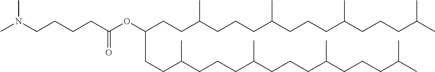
O(C(CCC(CCCC(CCCC(CCCC(C)C)C)C)C)CCC(CCCC(CCCC(CCCC(C)C)C)C)C)C(CCCCN(C)C)=O
